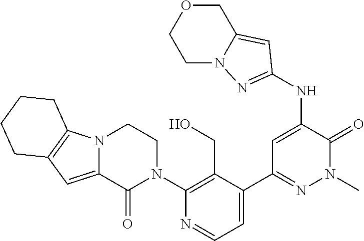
C1(N2CCN3C(=CC4=C3CCCC4)C2=O)=C(CO)C(C2=NN(C)C(=O)C(NC3=NN4CCOCC4=C3)=C2)=CC=N1
